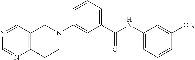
N1=CC2=C(N=C1)CCN(C1=CC(C(NC3=CC=CC([CF3])=C3)=O)=CC=C1)C2
